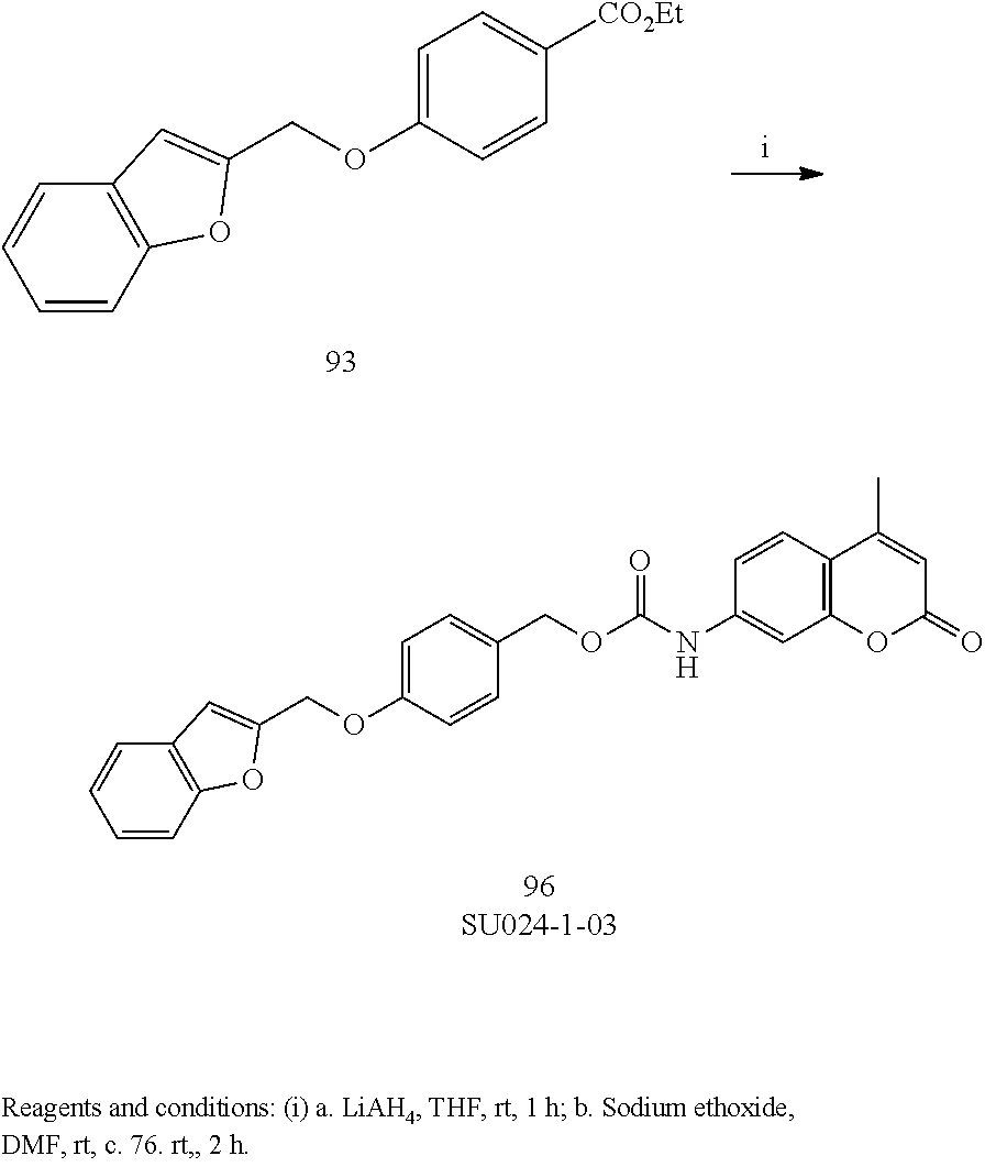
C1(COC(NC2=CC3=C(C=C2)C(C)=CC(=O)O3)=O)=CC=C(OCC2=CC3=C(C=CC=C3)O2)C=C1.[CO2Et]C1=CC=C(OCC2=CC3=C(C=CC=C3)O2)C=C1
